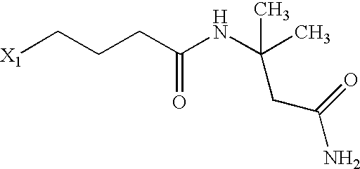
[X1]CCCC(NC(C)(CC(N)=O)C)=O
